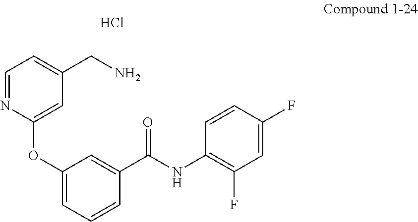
C1(OC2=CC(CN)=CC=N2)=CC=CC(C(NC2=C(F)C=C(F)C=C2)=O)=C1.Cl
